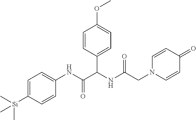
C(C(NC(C(NC1=CC=C([Si](C)(C)C)C=C1)=O)C1=CC=C(OC)C=C1)=O)N1C=CC(=O)C=C1
